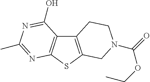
C12=C(SC3=C1C(O)=NC(C)=N3)CN(C(=O)OCC)CC2
